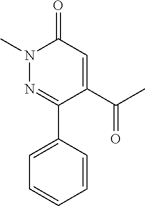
C1=C(C(C)=O)C(C2=CC=CC=C2)=NN(C)C1=O
